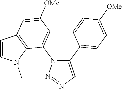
C1(C2=CC=C([OMe])C=C2)=CN=NN1C1=CC([OMe])=CC2=C1N(C)C=C2
